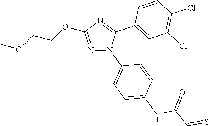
N1=C(OCCOC)N=C(C2=CC(Cl)=C(Cl)C=C2)N1C1=CC=C(NC(C=S)=O)C=C1
